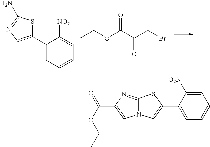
C1(C2=CN=C(N)S2)=CC=CC=C1[NO2].C(CBr)(C(OCC)=O)=O.N12C(=NC(C(OCC)=O)=C1)SC(C1=CC=CC=C1[O2N])=C2
